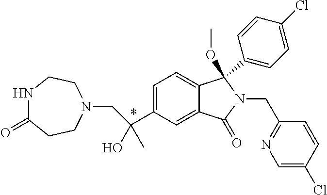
C1=C(C(O)(C)CN2CCNC(=O)CC2)C=C2C(=C1)C(OC)(C1=CC=C(Cl)C=C1)N(CC1=NC=C(Cl)C=C1)C2=O
